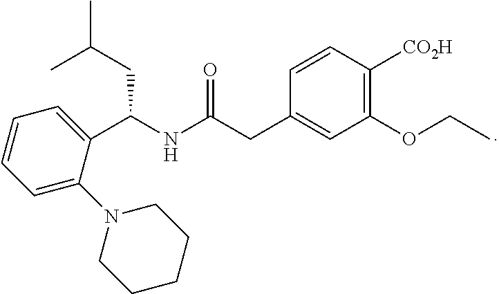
CCOC1=C([CO2H])C=CC(CC(NC(C2=CC=CC=C2N2CCCCC2)CC(C)C)=O)=C1
